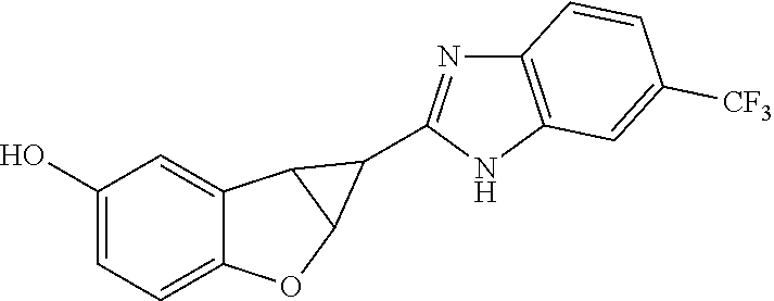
C12=CC=C(O)C=C1C1C(O2)C1C1=NC2=C(N1)C=C([CF3])C=C2
